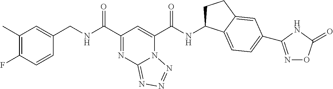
C1(C)=C(F)C=CC(CNC(C2=NC3=NN=NN3C(C(NC3CCC4=CC(C5=NOC(=O)N5)=CC=C34)=O)=C2)=O)=C1
